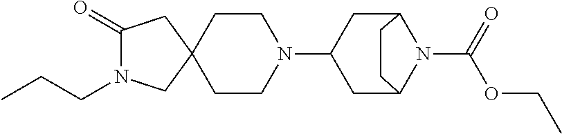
C1(=O)N(CCC)CC2(C1)CCN(C1CC3N(C(OCC)=O)C(C1)CC3)CC2
